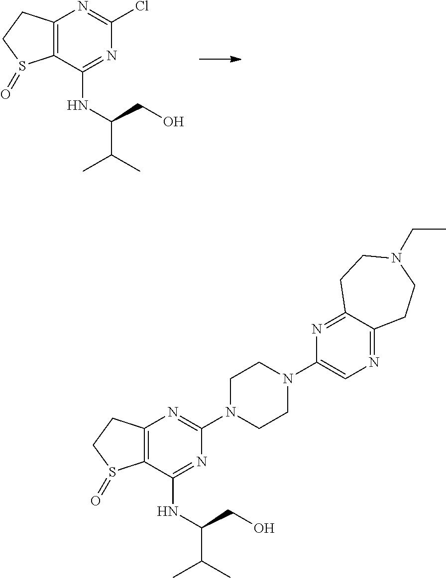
C12=C(C(NC(C(C)C)CO)=NC(Cl)=N1)S(=O)CC2.C12=C(C(NC(CO)C(C)C)=NC(N3CCN(C4=CN=C5C(=N4)CCN(CC)CC5)CC3)=N1)S(=O)CC2
